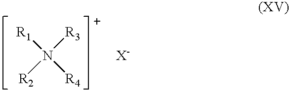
N([R3])([R4])([R2])[R1].[X-]
